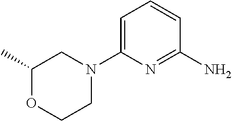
C1=C(N2CC(C)OCC2)N=C(N)C=C1
